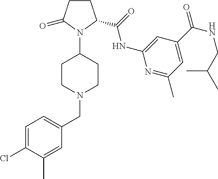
C1=C(Cl)C(C)=CC(CN2CCC(N3C(C(=O)NC4=CC(C(NCC(C)C)=O)=CC(C)=N4)CCC3=O)CC2)=C1
